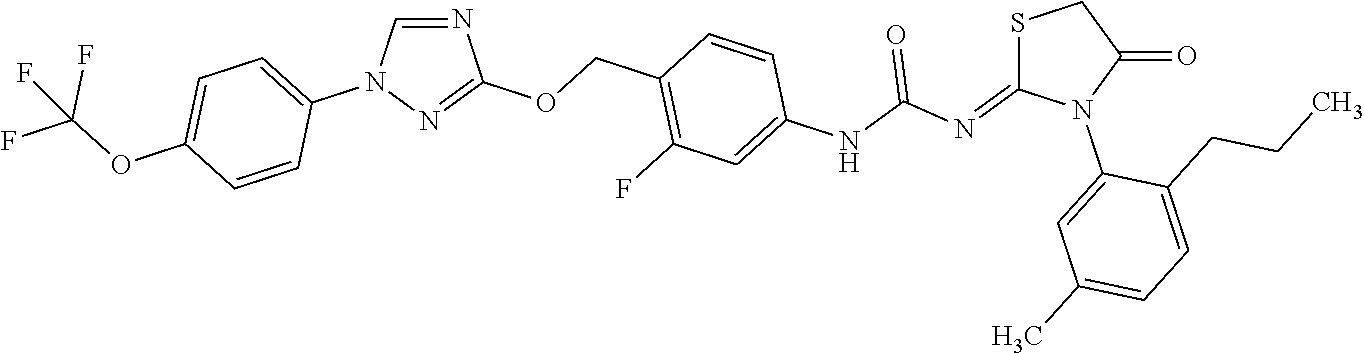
N1=CN(C2=CC=C(OC(F)(F)F)C=C2)N=C1OCC1=C(F)C=C(NC(N=C2SCC(=O)N2C2=CC(C)=CC=C2CCC)=O)C=C1
